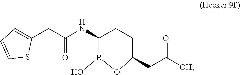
C1(CC(NC2CCC(CC([OH])=O)OB2O)=O)=CC=CS1
